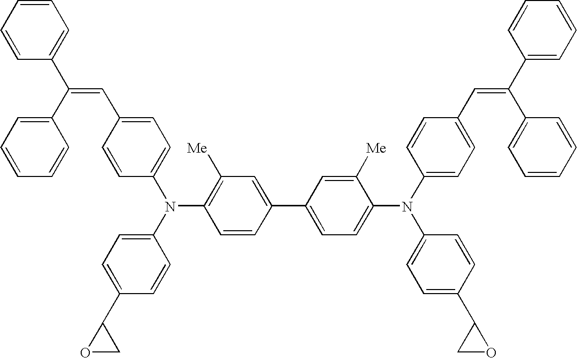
C1=CC(C2=CC=C(N(C3=CC=C(C=C(C4=CC=CC=C4)C4=CC=CC=C4)C=C3)C3=CC=C(C4CO4)C=C3)C([Me])=C2)=CC([Me])=C1N(C1=CC=C(C2OC2)C=C1)C1=CC=C(C=C(C2=CC=CC=C2)C2=CC=CC=C2)C=C1
